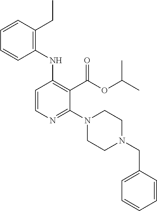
C1(NC2=C(C(OC(C)C)=O)C(N3CCN(CC4=CC=CC=C4)CC3)=NC=C2)=C(CC)C=CC=C1
